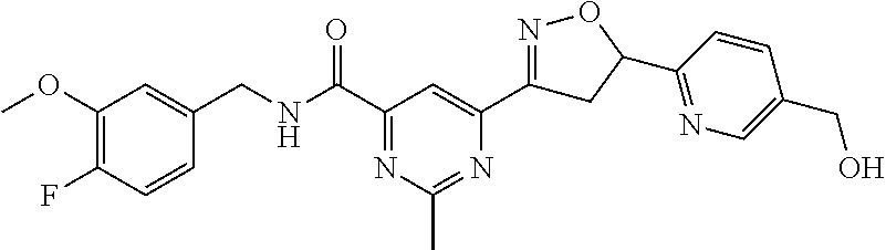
C1(OC)=C(F)C=CC(CNC(C2=NC(C)=NC(C3=NOC(C4=NC=C(CO)C=C4)C3)=C2)=O)=C1
